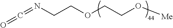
C(=NCCOCCO[Me])=O
